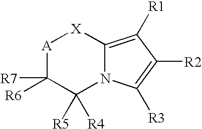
[A]1C([R7])([R6])C([R4])([R5])N2C(=C([R1])C([R2])=C2[R3])[X]1
